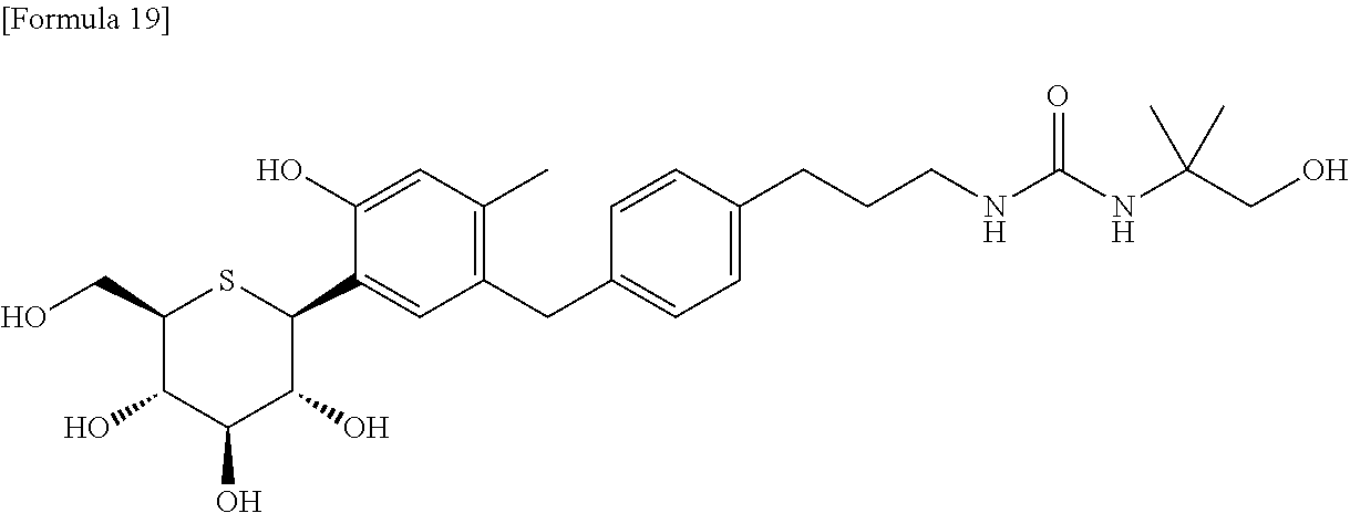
C1(CO)C(O)C(O)C(O)C(C2=CC(CC3=CC=C(CCCNC(NC(CO)(C)C)=O)C=C3)=C(C)C=C2O)S1
